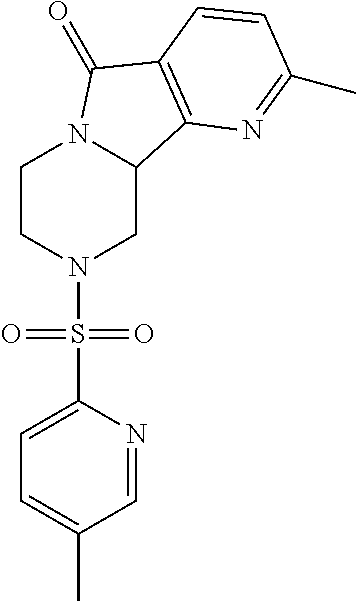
C1CN(S(C2=CC=C(C)C=N2)(=O)=O)CC2N1C(=O)C1=C2N=C(C)C=C1
